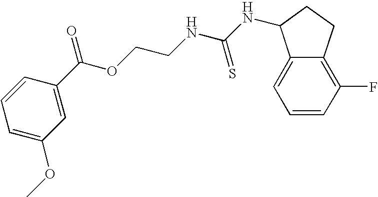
C1=CC=C(OC)C=C1C(OCCNC(NC1C2=CC=CC(F)=C2CC1)=S)=O
